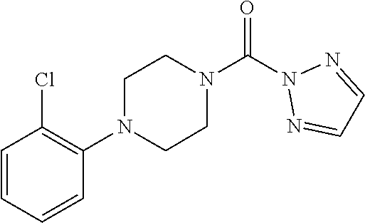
O=C(N1N=CC=N1)N1CCN(C2=C(Cl)C=CC=C2)CC1
